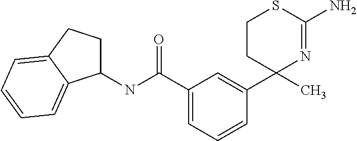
C1(C(NC2CCC3=CC=CC=C23)=O)=CC=CC(C2(C)N=C(N)SCC2)=C1
